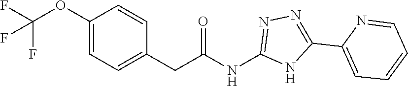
C1(CC(NC2=NN=C(C3=CC=CC=N3)N2)=O)=CC=C(OC(F)(F)F)C=C1
